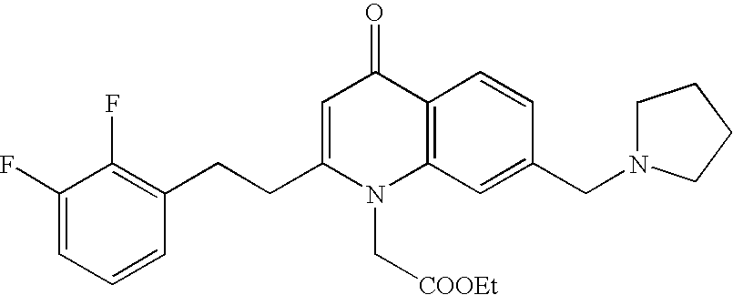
C1(F)=CC=CC(CCC2=CC(=O)C3=C(N2C[COOEt])C=C(CN2CCCC2)C=C3)=C1F
